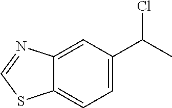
C1=C2C(=CC=C1C(C)Cl)SC=N2
